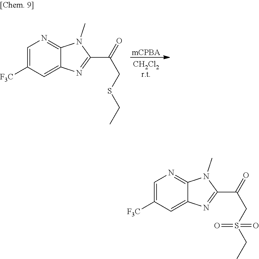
[mCPBA].C1=C([F3C])C=C2C(=N1)N(C)C(C(=O)CSCC)=N2.C1=C([F3C])C=C2C(=N1)N(C)C(C(=O)CS(CC)(=O)=O)=N2
